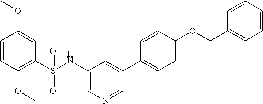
C1=CC(OC)=C(S(NC2=CN=CC(C3=CC=C(OCC4=CC=CC=C4)C=C3)=C2)(=O)=O)C=C1OC
